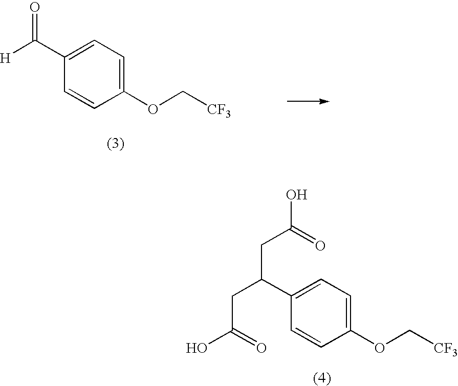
C1(C([H])=O)=CC=C(OC[CF3])C=C1.C1(C(CC(O)=O)CC(O)=O)=CC=C(OC[CF3])C=C1
